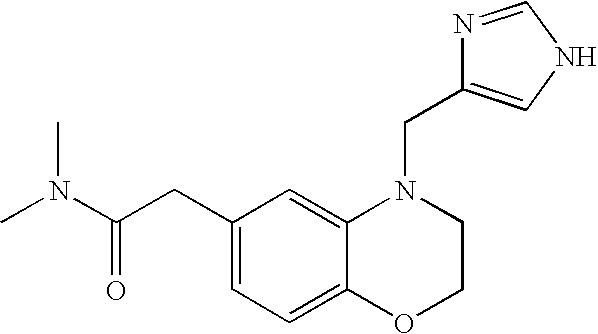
C1(CC(N(C)C)=O)=CC=C2C(=C1)N(CC1=CNC=N1)CCO2
